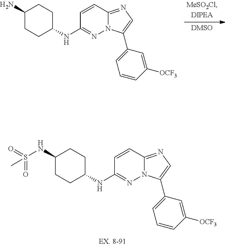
C1=CC2=NC=C(C3=CC=CC([OCF3])=C3)N2N=C1NC1CCC(N)CC1.C1=CC2=NC=C(C3=CC=CC([OCF3])=C3)N2N=C1NC1CCC(NS(=O)(=O)C)CC1
